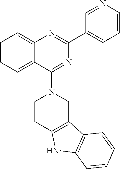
C1=CC=C2C(=C1)N=C(C1=CC=CN=C1)N=C2N1CCC2=C(C1)C1=C(N2)C=CC=C1
